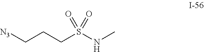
[N3]CCCS(=O)(=O)NC
